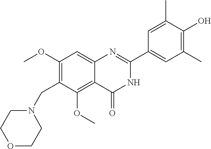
C1(OC)=C(CN2CCOCC2)C(OC)=C2C(=C1)N=C(C1=CC(C)=C(O)C(C)=C1)NC2=O
